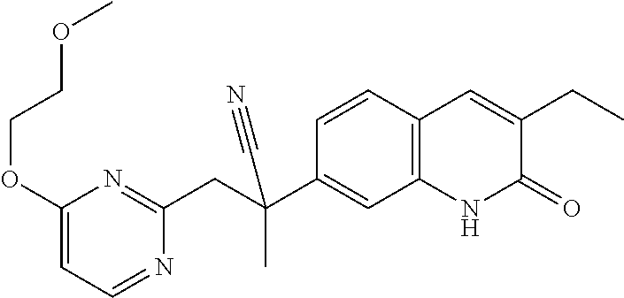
C(C1=CC2=C(C=C1)C=C(CC)C(=O)N2)(CC1=NC(OCCOC)=CC=N1)(C)C#N
